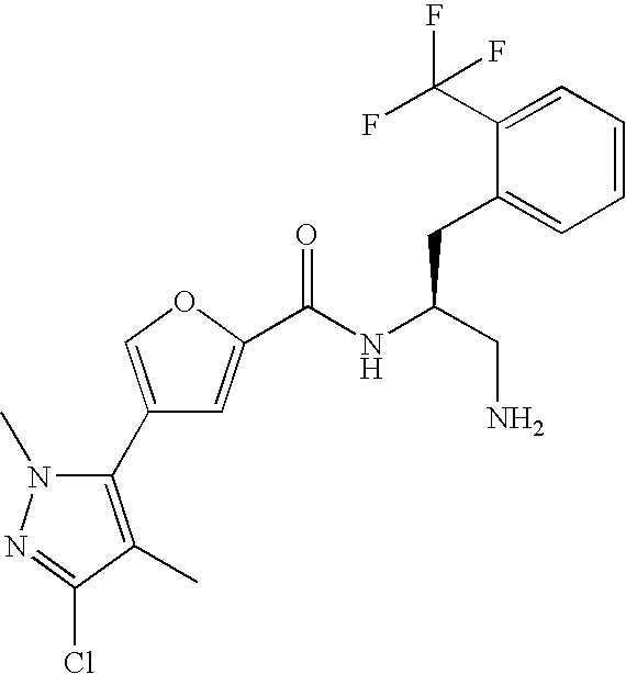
C1(C2=C(C)C(Cl)=NN2C)=COC(C(NC(CC2=CC=CC=C2C(F)(F)F)CN)=O)=C1
